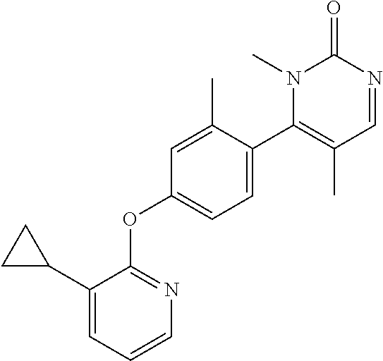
C1=C(C)C(C2=C(C)C=NC(=O)N2C)=CC=C1OC1=NC=CC=C1C1CC1
